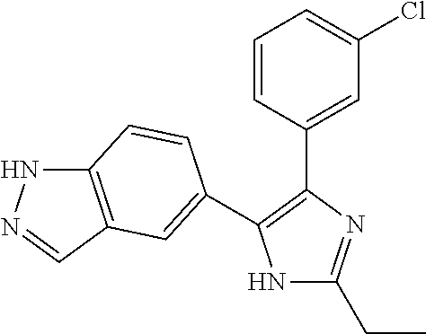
N1C(CC)=NC(C2=CC(Cl)=CC=C2)=C1C1=CC2=C(NN=C2)C=C1
